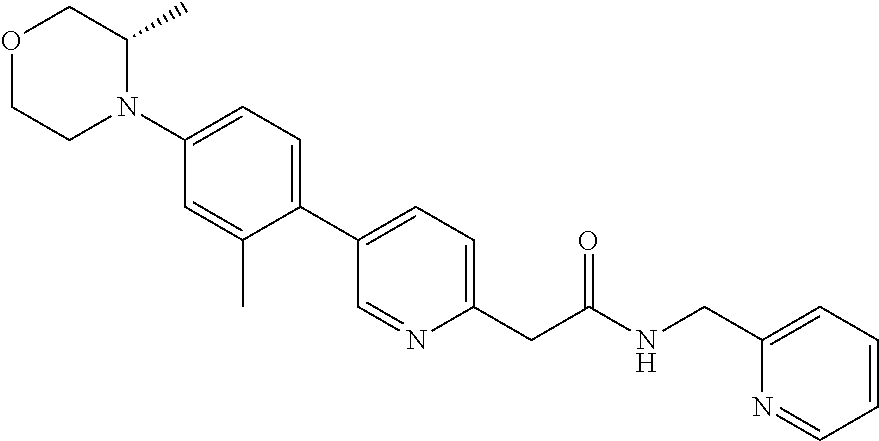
O1CCN(C2=CC=C(C3=CC=C(CC(NCC4=CC=CC=N4)=O)N=C3)C(C)=C2)C(C)C1
